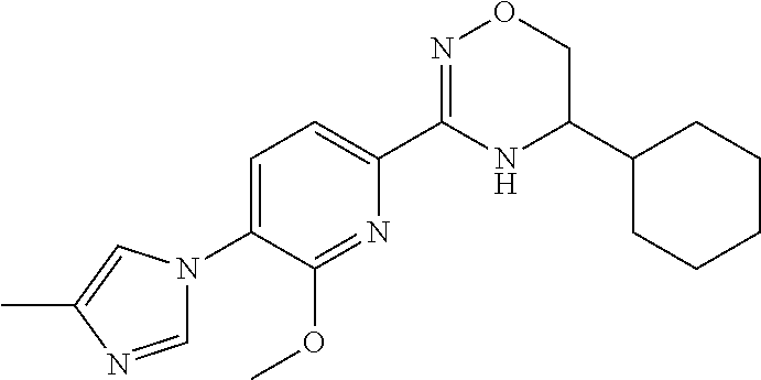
C1=C(N2C=NC(C)=C2)C(OC)=NC(C2=NOCC(C3CCCCC3)N2)=C1
